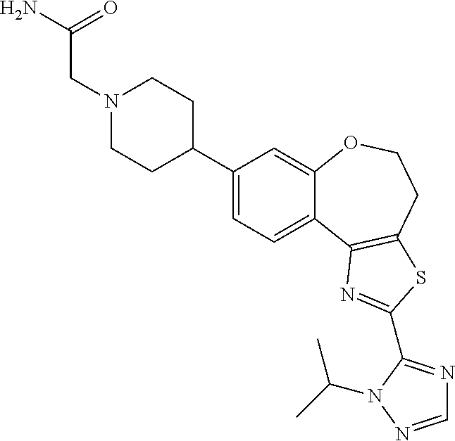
C1=C(C2CCN(CC(N)=O)CC2)C=C2C(=C1)C1=C(CCO2)SC(C2=NC=NN2C(C)C)=N1
